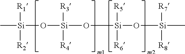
[R1][Si](C)(O[Si]([R3])([R4])O[Si]([R5])([R6])O[Si]([R7])([R8])C)[R2]
